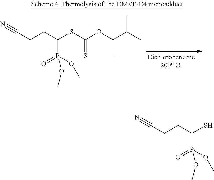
C(CC(SC(OC(C(C)C)C)=S)P(OC)(=O)OC)C#N.C(CC(S)P(OC)(=O)OC)C#N
